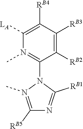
[LA]C1=C([RB4])C([RB3])=C([RB2])C(N2C([RB1])=NC([RB5])=N2C)=N1C
